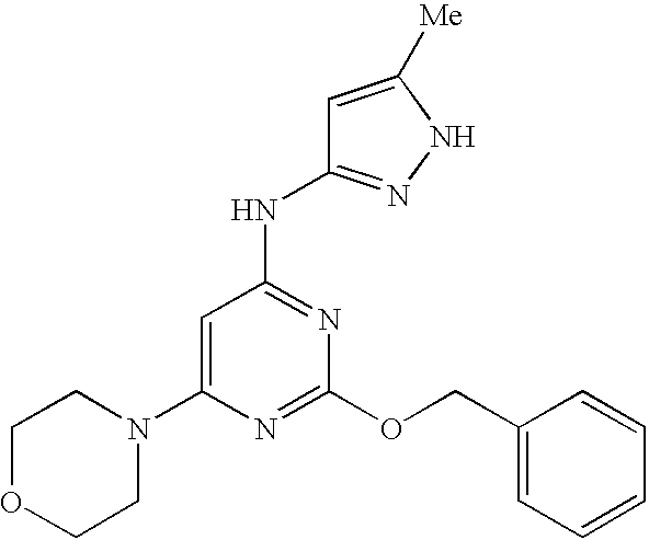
C1OCCN(C2=CC(NC3=NNC([Me])=C3)=NC(OCC3=CC=CC=C3)=N2)C1
